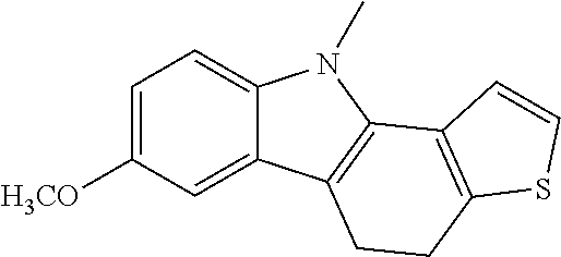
C1=C([H3CO])C=C2C(=C1)N(C)C1=C2CCC2=C1C=CS2
